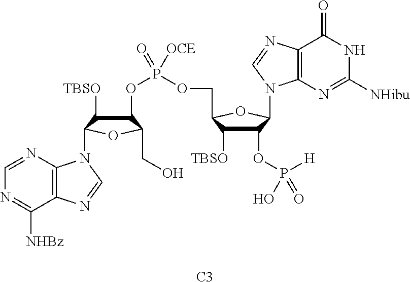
C12=C(N=C([NHibu])NC1=O)N(C1C(OP([H])(=O)O)C([TBSO])C(COP(OC3C([TBSO])C(N4C5=C(C([NHBz])=NC=N5)N=C4)OC3CO)([OCE])=O)O1)C=N2.[C3]
